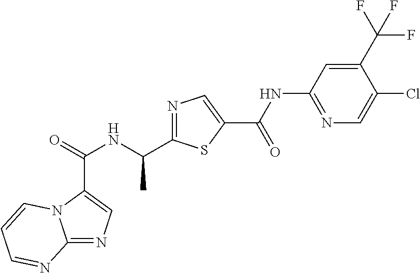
C(=O)(NC(C1=NC=C(C(NC2=NC=C(Cl)C(C(F)(F)F)=C2)=O)S1)C)C1=CN=C2N1C=CC=N2
